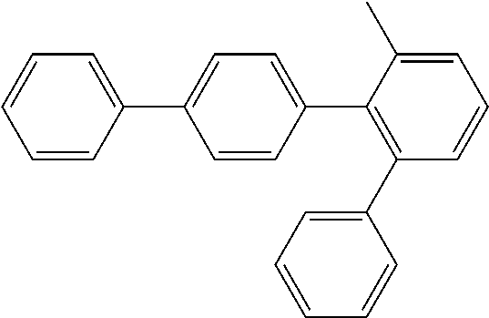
C1=CC(C2=CC=C(C3=C(C4=CC=CC=C4)C=CC=C3C)C=C2)=CC=C1
